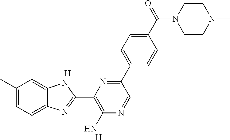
C1(C)=CC=C2C(=C1)NC(C1=C(N)N=CC(C3=CC=C(C(=O)N4CCN(C)CC4)C=C3)=N1)=N2.[H].[H]
